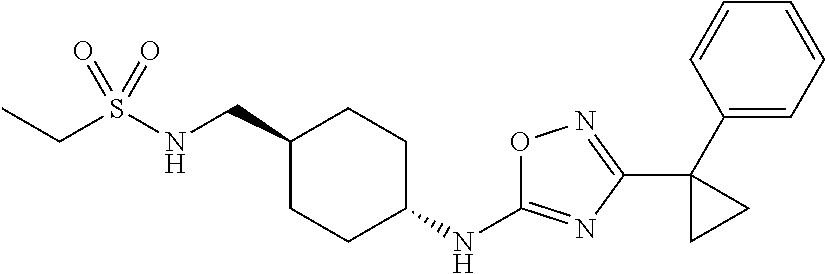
C(S(NCC1CCC(NC2=NC(C3(C4=CC=CC=C4)CC3)=NO2)CC1)(=O)=O)C
